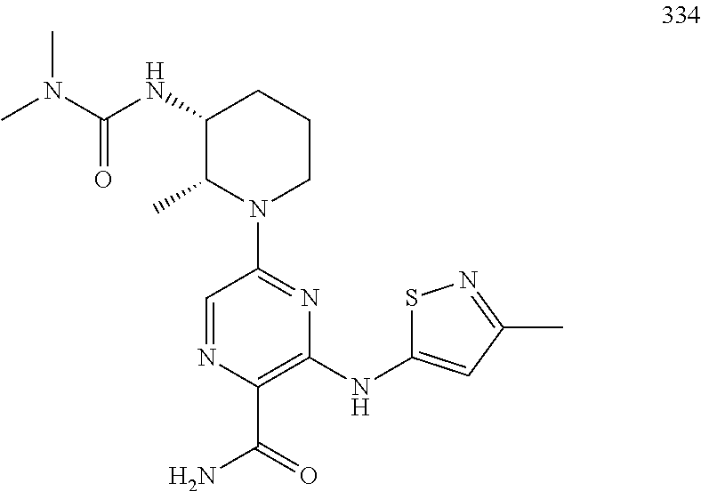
C1(NC(N(C)C)=O)C(C)N(C2=NC(NC3=CC(C)=NS3)=C(C(=O)N)N=C2)CCC1
